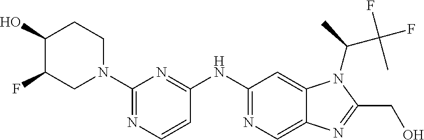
C1(O)C(F)CN(C2=NC=CC(NC3=NC=C4C(=C3)N(C(C)C(F)(F)C)C(CO)=N4)=N2)CC1
